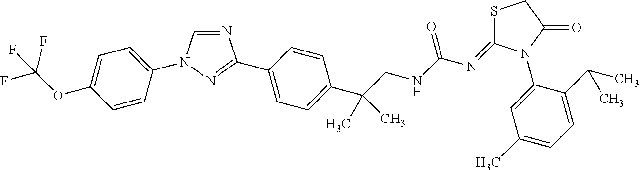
N1=C(C2=CC=C(C(CNC(N=C3SCC(=O)N3C3=CC(C)=CC=C3C(C)C)=O)(C)C)C=C2)N=CN1C1=CC=C(OC(F)(F)F)C=C1
